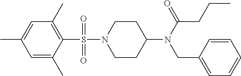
C1=C(C)C=C(C)C(S(N2CCC(N(CC3=CC=CC=C3)C(CCC)=O)CC2)(=O)=O)=C1C
